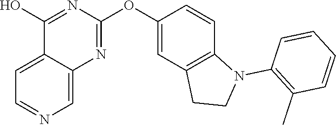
C12=CC=NC=C1N=C(OC1=CC3=C(C=C1)N(C1=C(C)C=CC=C1)CC3)N=C2O
